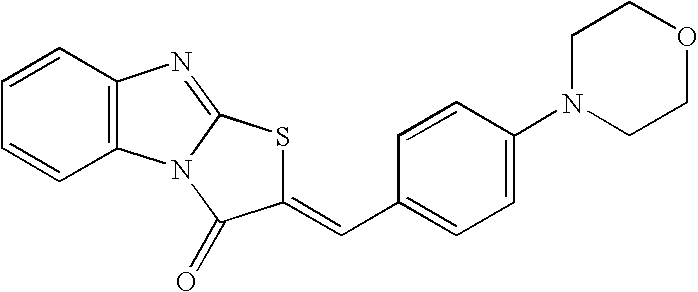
C1=CC2=C(C=C1)N1C(=N2)SC(=CC2=CC=C(N3CCOCC3)C=C2)C1=O
